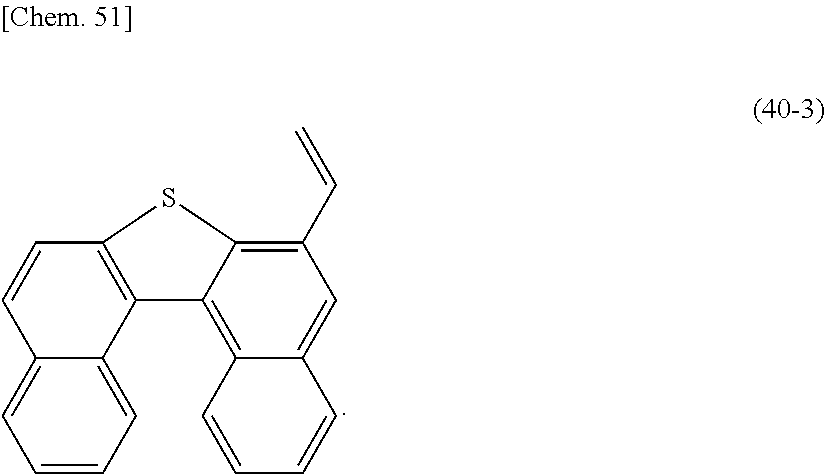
C1=CC2=CC=CC=C2C2=C1SC1=C(C=C)C=C3C(=C21)C=CC=C3
